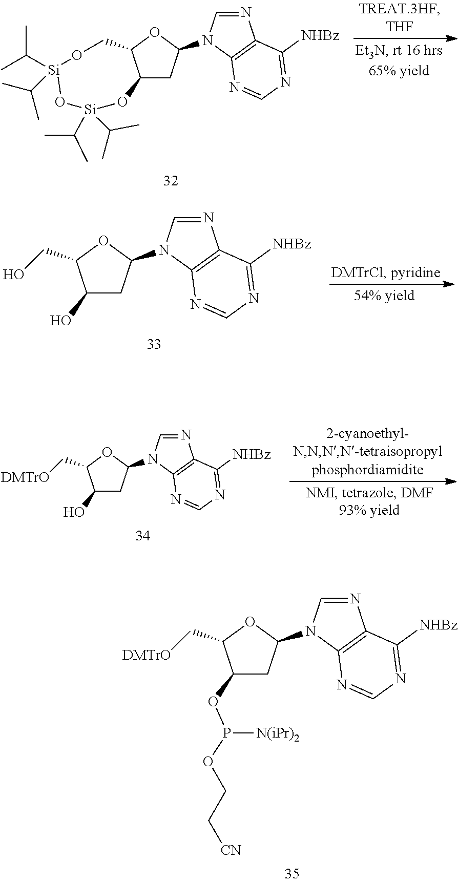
C12CC(N3C4=C(N=C3)C([NHBz])=NC=N4)OC1CO[Si](C(C)C)(C(C)C)O[Si](C(C)C)(C(C)C)O2.C1(O)CC(N2C3=C(N=C2)C([NHBz])=NC=N3)OC1CO.C1(O)CC(N2C3=C(N=C2)C([NHBz])=NC=N3)OC1C[DMTrO].C1(OP([N(iPr)2])OCC[CN])CC(N2C3=C(N=C2)C([NHBz])=NC=N3)OC1C[DMTrO]
